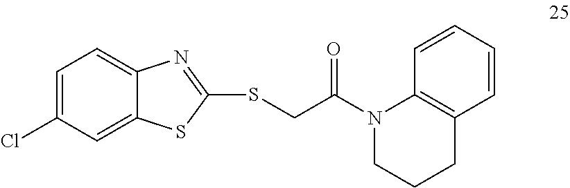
C1=C(Cl)C=C2C(=C1)N=C(SCC(N1CCCC3=C1C=CC=C3)=O)S2
